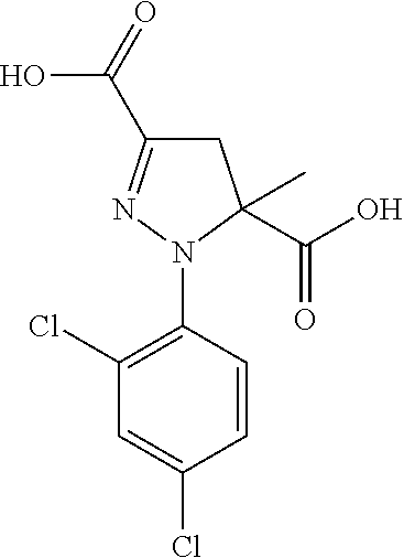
C1C(C(=O)O)=NN(C2=C(Cl)C=C(Cl)C=C2)C1(C(O)=O)C
